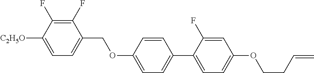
C1(F)=C(F)C([C2H5O])=CC=C1COC1=CC=C(C2=CC=C(OCCC=C)C=C2F)C=C1
